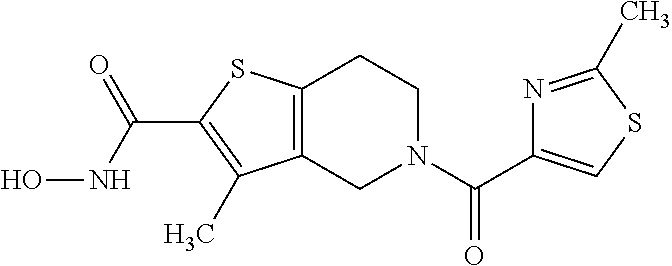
C12=C(CN(C(=O)C3=CSC(C)=N3)CC1)C(C)=C(C(=O)NO)S2
